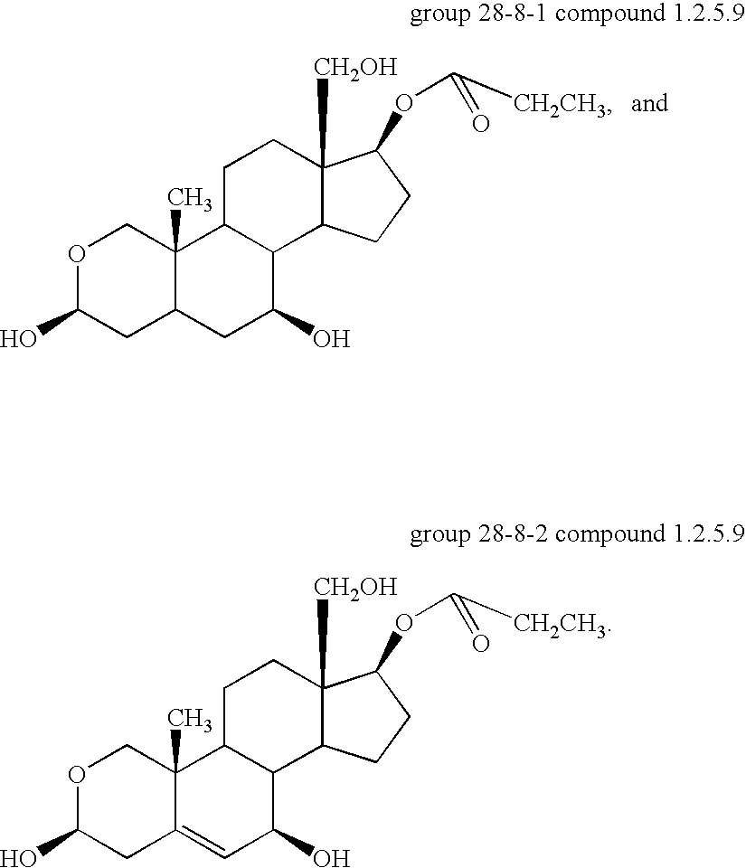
O1C(O)CC2=CC(O)C3C(C2(C)C1)CCC1([CH2OH])C3CCC1OC(=O)[CH2CH3].O1C(O)CC2C(C)(C1)C1C(C(O)C2)C2C([CH2OH])(CC1)C(OC(=O)[CH2CH3])CC2
